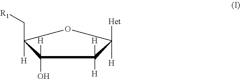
C1(O)([H])C([H])(C[R1])OC([H])([Het])C1([H])[H]
